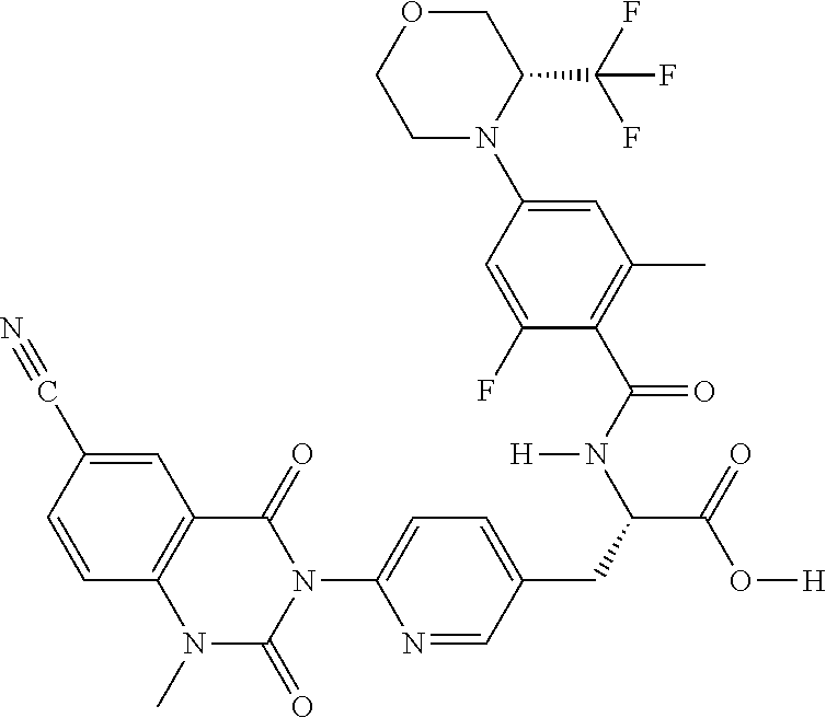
C1=CC(C#N)=CC2=C1N(C)C(=O)N(C1=CC=C(CC(C(=O)O[H])N(C(C3=C(C)C=C(N4C(C(F)(F)F)COCC4)C=C3F)=O)[H])C=N1)C2=O
